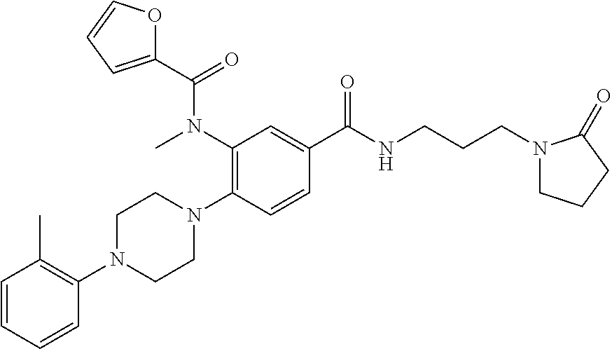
C1=CC=CC(N2CCN(C3=C(N(C)C(=O)C4=CC=CO4)C=C(C(=O)NCCCN4CCCC4=O)C=C3)CC2)=C1C
